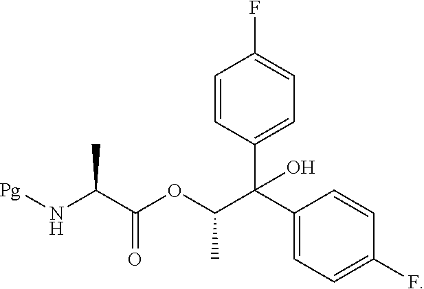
C1=CC(C(C2=CC=C(F)C=C2)(C(OC(C(N[Pg])C)=O)C)O)=CC=C1F
